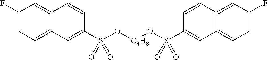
C12=C(=CC=C(F)C=1)C=C(S(O[C4H8]OS(C1=CC3=C(=CC(F)=CC=3)C=C1)(=O)=O)(=O)=O)C=C2
